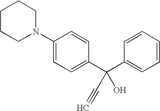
C1(N2CCCCC2)=CC=C(C(C2=CC=CC=C2)(O)C#C)C=C1
